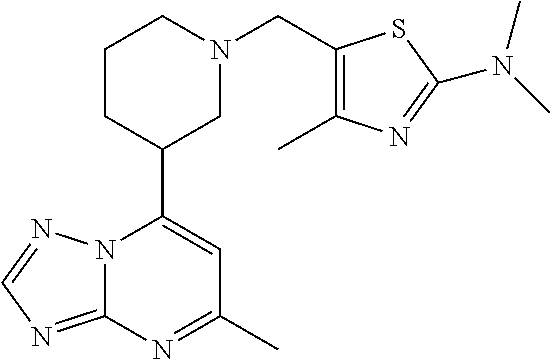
N12C(=NC=N1)N=C(C)C=C2C1CN(CC2=C(C)N=C(N(C)C)S2)CCC1
